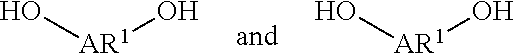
O[AR1]O.O[AR1]O
